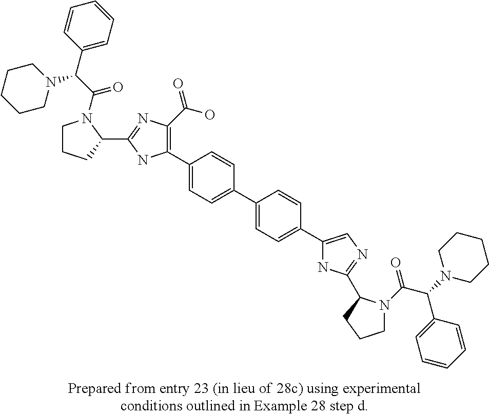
C1(C2=C(C(O)=O)N=C(C3N(C(C(C4=CC=CC=C4)N4CCCCC4)=O)CCC3)N2)=CC=C(C2=CC=C(C3=CN=C(C4N(C(C(C5=CC=CC=C5)N5CCCCC5)=O)CCC4)N3)C=C2)C=C1
